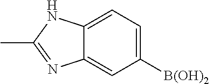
C12=CC=C([B(OH)2])C=C1N=C(C)N2
